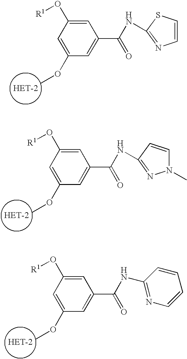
C1(O[R1])=CC(C(NC2=NC=CC=C2)=O)=CC(OC)=C1.C1(O[R1])=CC(C(NC2=NN(C)C=C2)=O)=CC(OC)=C1.C1(O[R1])=CC(C(NC2=NC=CS2)=O)=CC(OC)=C1
